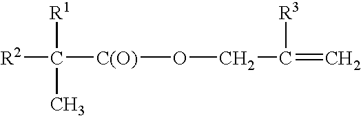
[R2]C(C)([R1])[C(O)]OCC([R3])=C
